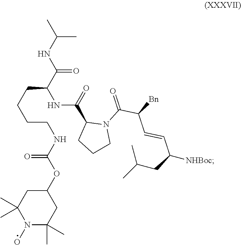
CC(C)NC(C(CCCCNC(=O)OC1CC(C)(C)N(O)C(C)(C)C1)NC(C1CCCN1C(C(C=CC(CC(C)C)[NHBoc])[Bn])=O)=O)=O
